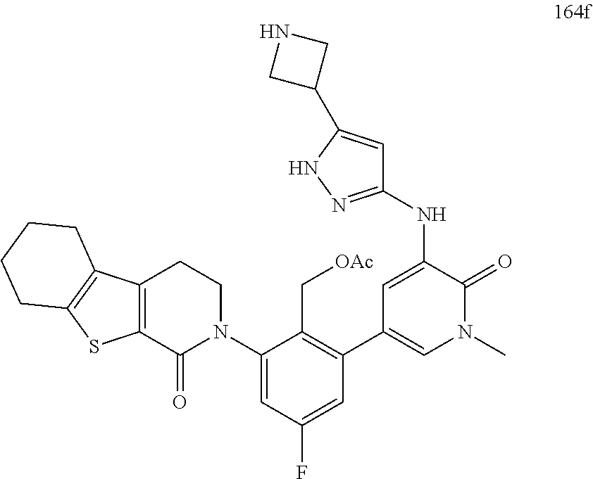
C1(N2CCC3=C(C2=O)SC2=C3CCCC2)=CC(F)=CC(C2=CN(C)C(=O)C(NC3=NNC(C4CNC4)=C3)=C2)=C1C[OAc]
